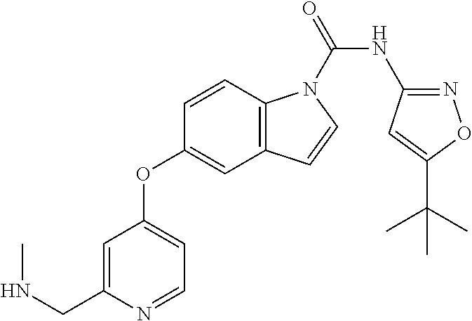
C1=CC2=C(C=C1OC1=CC=NC(CNC)=C1)C=CN2C(NC1=NOC(C(C)(C)C)=C1)=O
